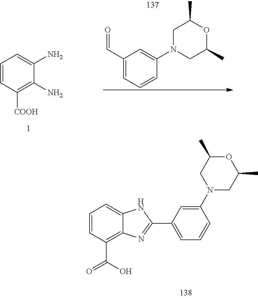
C1=CC(C(=O)O)=C2C(=C1)NC(C1=CC=CC(N3CC(C)OC(C)C3)=C1)=N2.C1=CC([COOH])=C(N)C(N)=C1.C1(C=O)=CC=CC(N2CC(C)OC(C)C2)=C1
